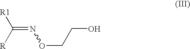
C(=NOCCO)([R])[R1]
